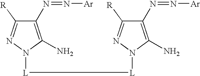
C1(N=N[Ar])=C(N)N([L][L]N2N=C([R])C(N=N[Ar])=C2N)N=C1[R]
